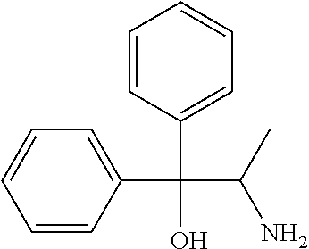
C1=CC(C(O)(C2=CC=CC=C2)C(C)N)=CC=C1
